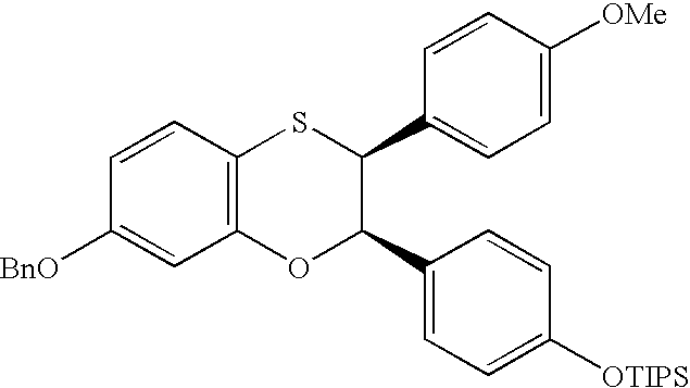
C1=CC2=C(C=C1[BnO])OC(C1=CC=C([OTIPS])C=C1)C(C1=CC=C([OMe])C=C1)S2
